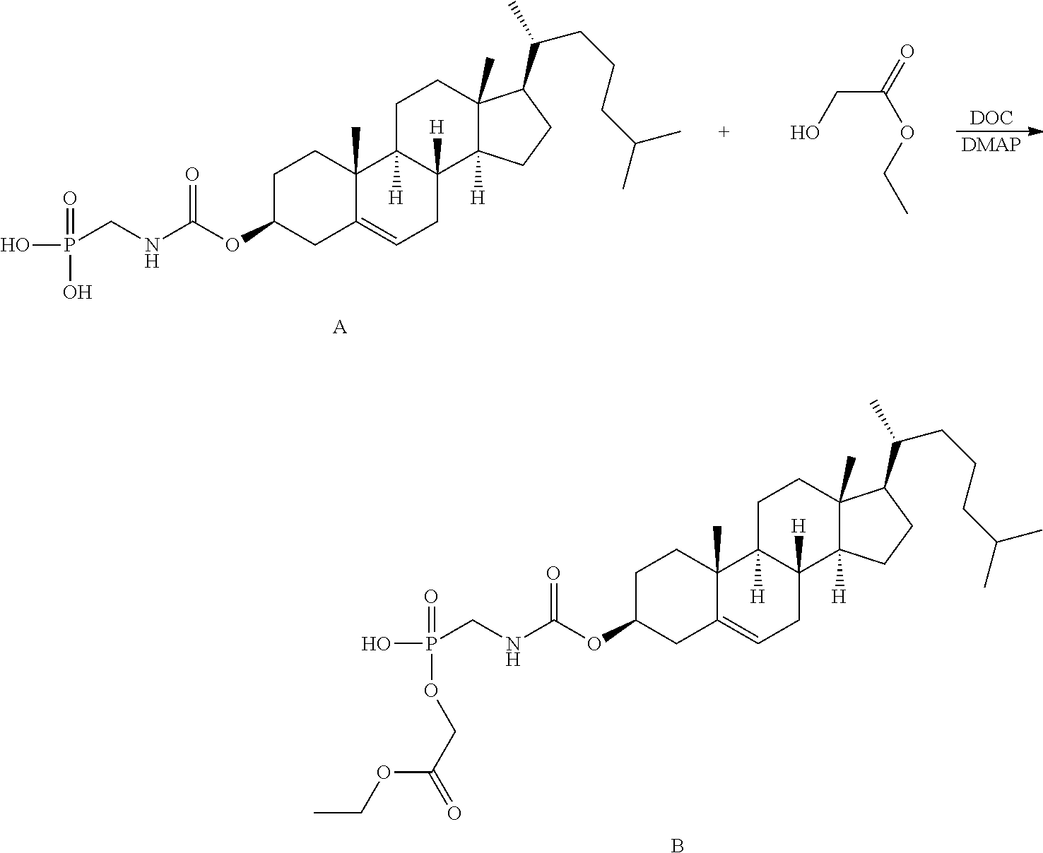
[A].P(CNC(OC1CC2=CCC3([H])C([H])(C2(C)CC1)CCC1(C)C3([H])CCC1C(CCCC(C)C)C)=O)(O)(=O)O.OCC(=O)OCC.[DOC].[DMAP].B.P(CNC(OC1CC2=CCC3([H])C([H])(C2(C)CC1)CCC1(C)C3([H])CCC1C(CCCC(C)C)C)=O)(O)(=O)OCC(OCC)=O
